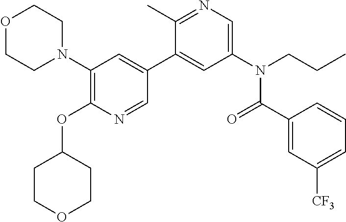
C1(N2CCOCC2)=C(OC2CCOCC2)N=CC(C2=CC(N(CCC)C(C3=CC([CF3])=CC=C3)=O)=CN=C2C)=C1
